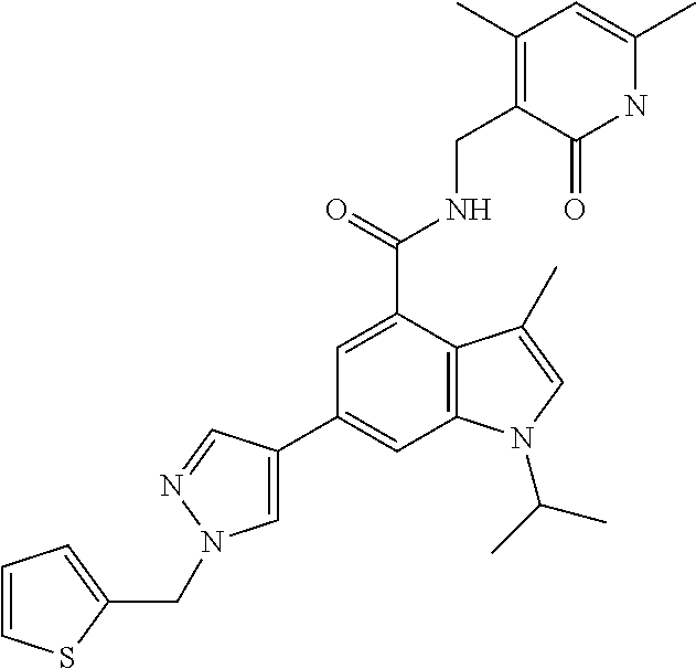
C1(C2=CC3=C(C(C(NCC4=C(C)C=C(C)NC4=O)=O)=C2)C(C)=CN3C(C)C)=CN(CC2=CC=CS2)N=C1
